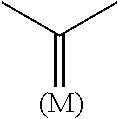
C(=[(M)])(C)C
